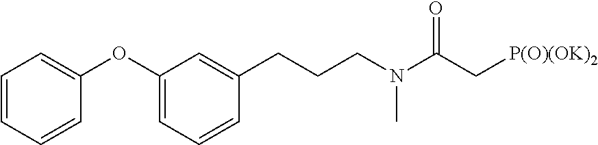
C1=CC=CC(OC2=CC=CC(CCCN(C(C[P(O)(OK)2])=O)C)=C2)=C1
